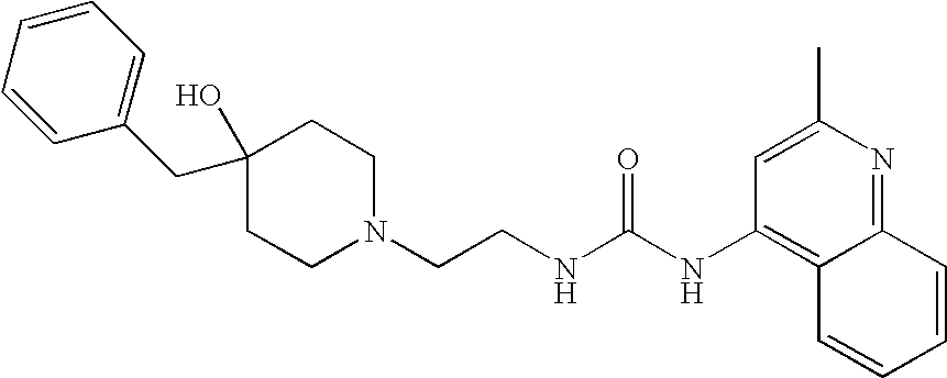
C(C1(O)CCN(CCNC(NC2=C3C(=NC(C)=C2)C=CC=C3)=O)CC1)C1=CC=CC=C1
